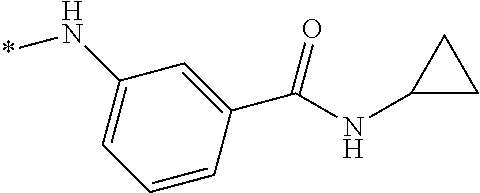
C1(N*)=CC=CC(C(=O)NC2CC2)=C1
